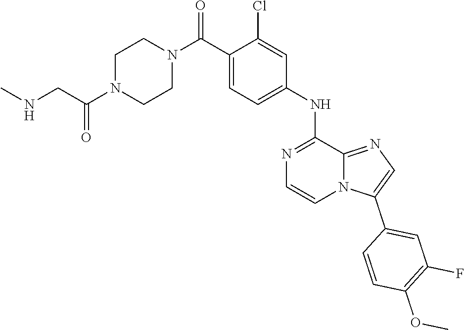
C1=C(C2=CN=C3N2C=CN=C3NC2=CC=C(C(N3CCN(C(CNC)=O)CC3)=O)C(Cl)=C2)C=CC(OC)=C1F
